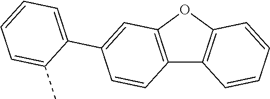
C12=C(OC3=C1C=CC=C3)C=C(C1=CC=CC=C1C)C=C2
